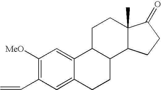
C1([MeO])=C(C=C)C=C2C(=C1)C1C(CC2)C2C(C)(CC1)C(=O)CC2
